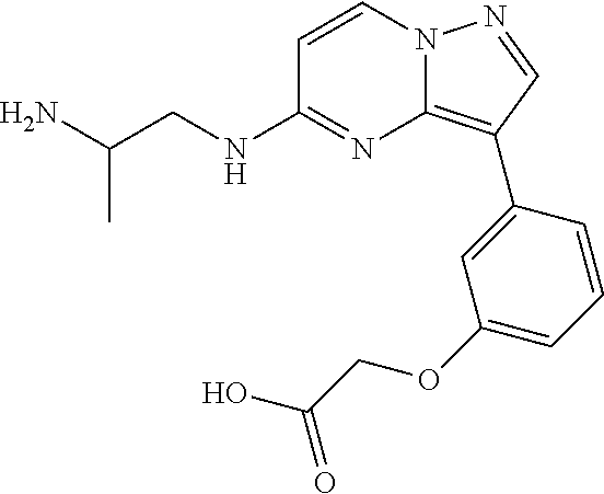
C12=C(C3=CC(OCC(O)=O)=CC=C3)C=NN1C=CC(NCC(N)C)=N2
